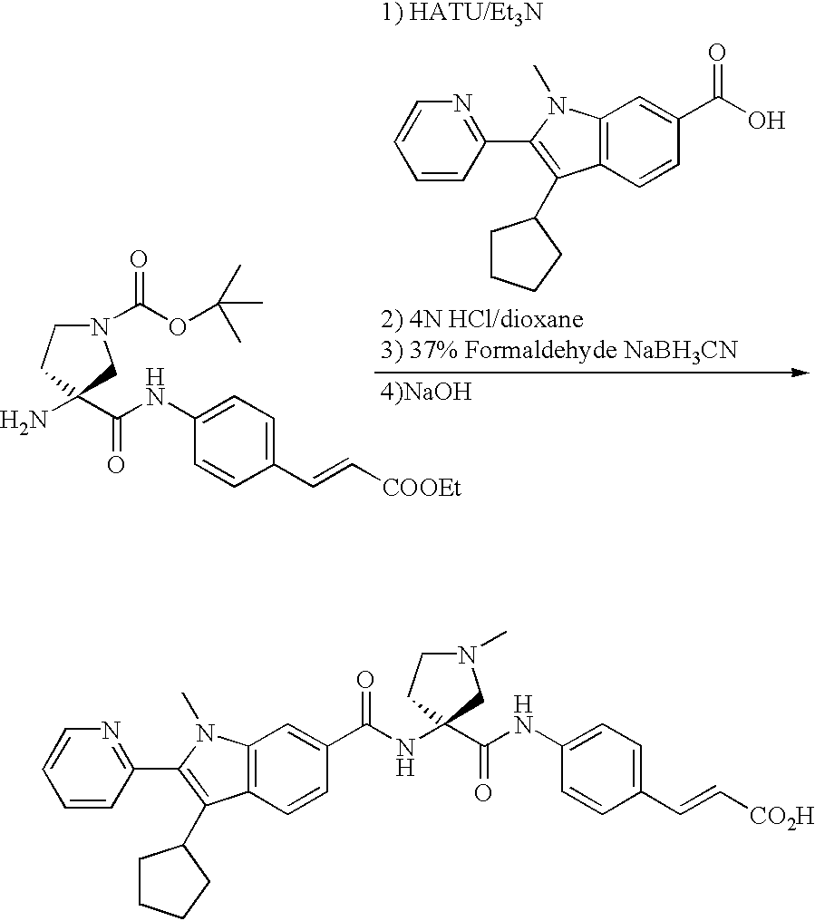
C1=CC(C=C[CO2H])=CC=C1NC(=O)C1(NC(C2=CC3=C(C=C2)C(C2CCCC2)=C(C2=NC=CC=C2)N3C)=O)CCN(C)C1.C1=CC(C=C[COOEt])=CC=C1NC(=O)C1(N)CCN(C(OC(C)(C)C)=O)C1.C12=C(C=CC(C(=O)O)=C1)C(C1CCCC1)=C(C1=NC=CC=C1)N2C
